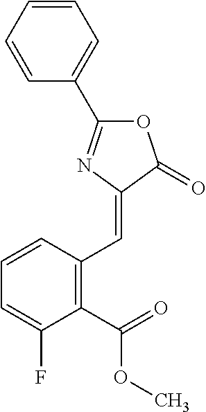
C1=CC(C=C2C(=O)OC(C3=CC=CC=C3)=N2)=C(C(=O)OC)C(F)=C1
